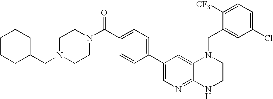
C1C(CN2CCN(C(C3=CC=C(C4=CN=C5C(=C4)N(CC4=CC(Cl)=CC=C4[CF3])CCN5)C=C3)=O)CC2)CCCC1
